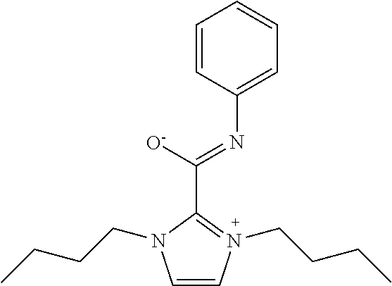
C1=CN(CCCC)=C(C([O-])=NC2=CC=CC=C2)N1CCCC
